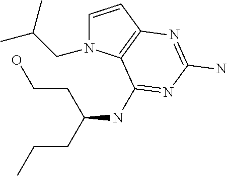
C1=CC2=C(N1CC(C)C)C(NC(CCC)CCO)=NC(N)=N2
